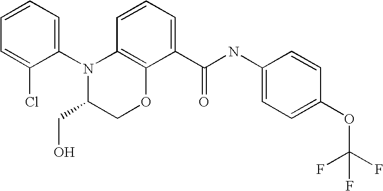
C1(N2C(CO)COC3=C2C=CC=C3C(NC2=CC=C(OC(F)(F)F)C=C2)=O)=CC=CC=C1Cl
